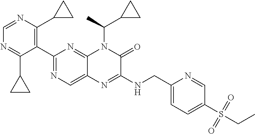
C1(C2=NC=C3C(=N2)N(C(C2CC2)C)C(=O)C(NCC2=CC=C(S(CC)(=O)=O)C=N2)=N3)=C(C2CC2)N=CN=C1C1CC1
